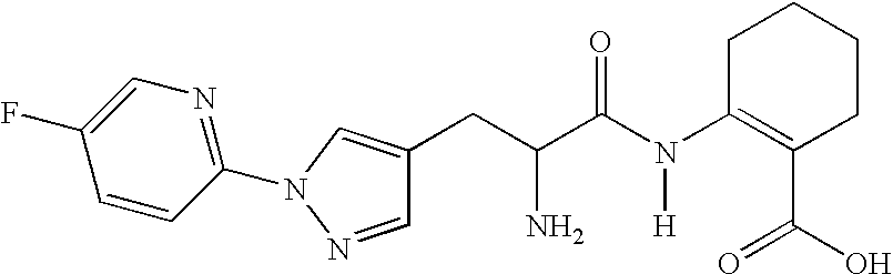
C1=CC(N2C=C(CC(C(N(C3=C(C(=O)O)CCCC3)[H])=O)N)C=N2)=NC=C1F
